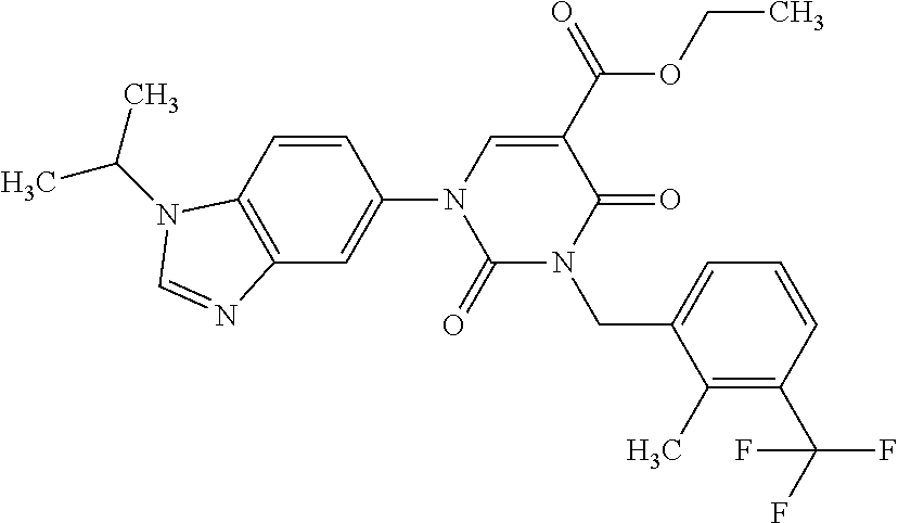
C1=CC2=C(C=C1N1C(=O)N(CC3=CC=CC(C(F)(F)F)=C3C)C(=O)C(C(OCC)=O)=C1)N=CN2C(C)C
